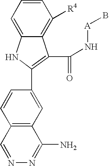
C12=C([R4])C=CC=C1NC(C1=CC3=C(C=C1)C=NN=C3N)=C2C(N[A]B)=O
